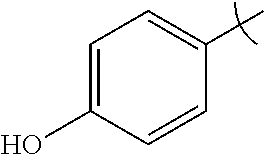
C1=C(O)C=CC(C)=C1
